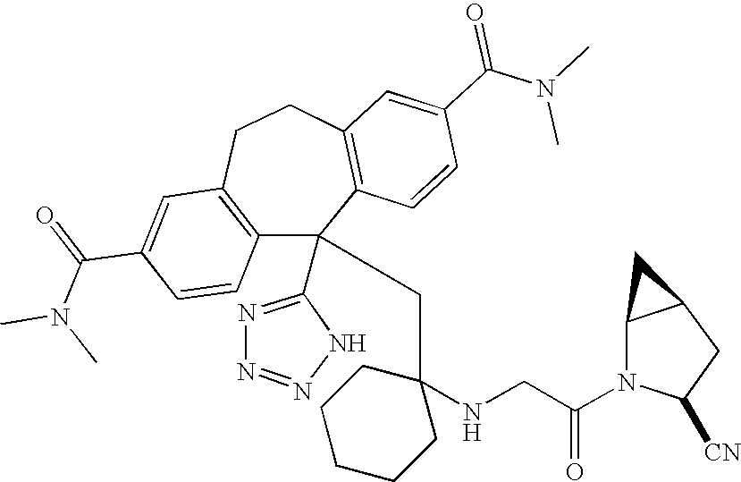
C1(C(=O)N(C)C)=CC2=C(C=C1)C(C1=NN=NN1)(CC1(NCC(N3C([CN])CC4C3C4)=O)CCCCC1)C1=C(CC2)C=C(C(N(C)C)=O)C=C1
